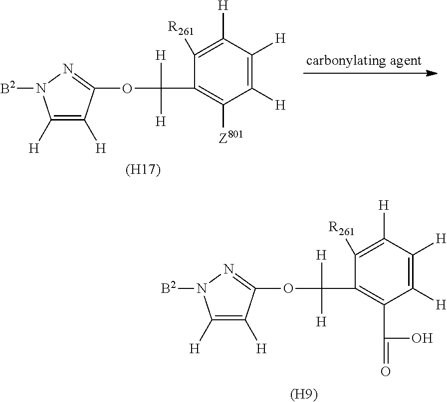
[(H17)].C1([H])=C([H])C([H])=C([R261])C(C([H])([H])OC2=NN([B2])C([H])=C2[H])=C1[Z801].[(H9)].C1([H])=C([H])C([H])=C([R261])C(C([H])([H])OC2=NN([B2])C([H])=C2[H])=C1C(O)=O
